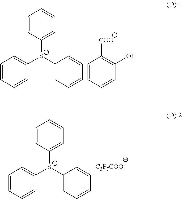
C1=CC([S-](C2=CC=CC=C2)C2=CC=CC=C2)=CC=C1.C1=CC=CC(O)=C1[COO].C1=CC([S-](C2=CC=CC=C2)C2=CC=CC=C2)=CC=C1.[C3F7COO]
